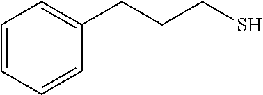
C1=CC=CC(CCCS)=C1
